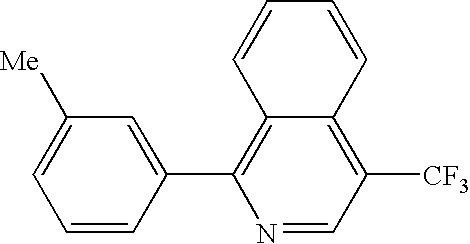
C1=C([Me])C=C(C2=C3C(=C([CF3])C=N2)C=CC=C3)C=C1
